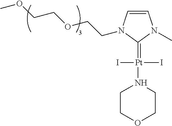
C1=CN(CCOCCOC)C(=[Pt](N2CCOCC2)(I)I)N1C
